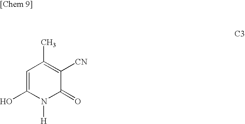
C1=C(O)N([H])C(=O)C([CN])=C1C
